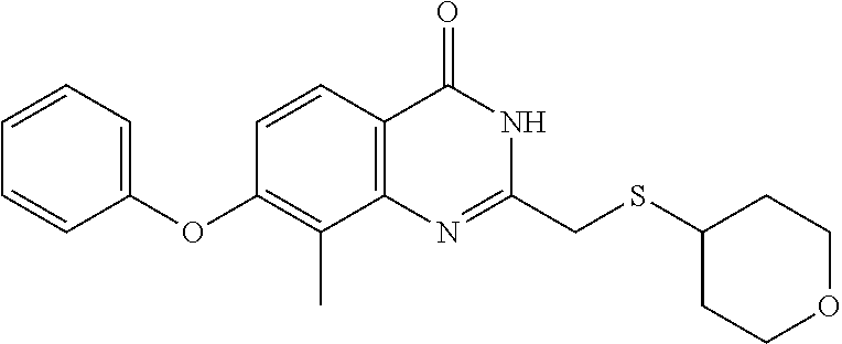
C1=CC=C(OC2=C(C)C3=C(C=C2)C(=O)NC(CSC2CCOCC2)=N3)C=C1
